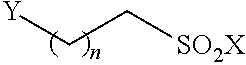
[Y]CC[SO2X]
